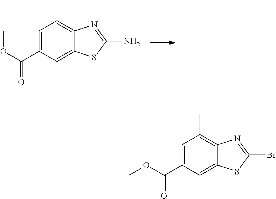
C1(C(OC)=O)=CC(C)=C2C(=C1)SC(N)=N2.C1(C(OC)=O)=CC(C)=C2C(=C1)SC(Br)=N2
